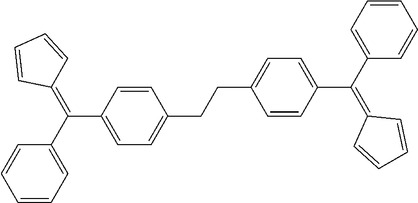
C(C1=CC=C(CCC2=CC=C(C(C3=CC=CC=C3)=C3C=CC=C3)C=C2)C=C1)(=C1C=CC=C1)C1=CC=CC=C1
